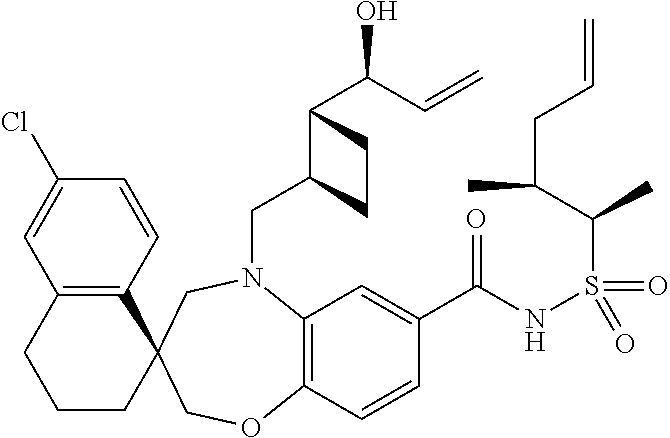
C12=C(C=CC(Cl)=C1)C1(CCC2)COC2=C(N(CC3C(C(C=C)O)CC3)C1)C=C(C(NS(C(C)C(C)CC=C)(=O)=O)=O)C=C2
